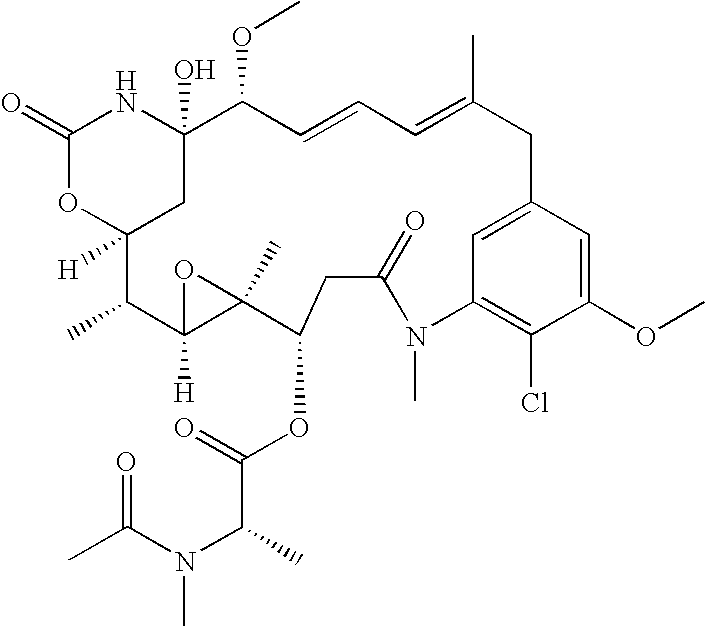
C1(=O)OC2([H])CC(O)(N1)C(OC)C=CC=C(C)CC1=CC(=C(Cl)C(OC)=C1)N(C)C(=O)CC(OC(=O)C(N(C(C)=O)C)C)C1(C)C([H])(C2C)O1
